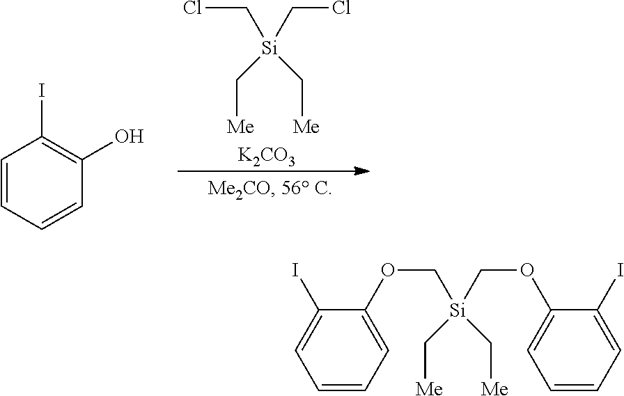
ClC[Si](CCl)(C[Me])C[Me].[K2CO3].C1=CC=CC(O)=C1I.O(C[Si](COC1=CC=CC=C1I)(C[Me])C[Me])C1=CC=CC=C1I
